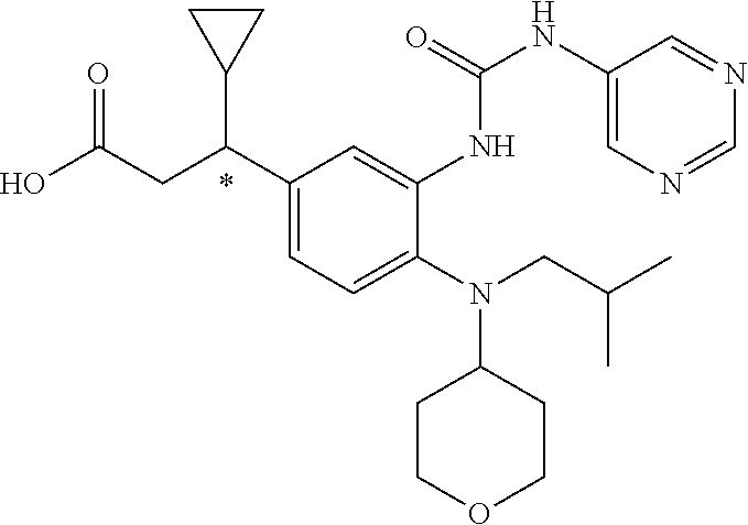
N(C1CCOCC1)(CC(C)C)C1=CC=C(C(CC(O)=O)C2CC2)C=C1NC(=O)NC1=CN=CN=C1
